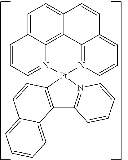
C1=C2C3=C4C(=C1)C=CC1=CC=CN(=C41)[Pt]1(N3=CC=C2)N2=C(C3=C1C=CC1=CC=CC=C31)C=CC=C2
